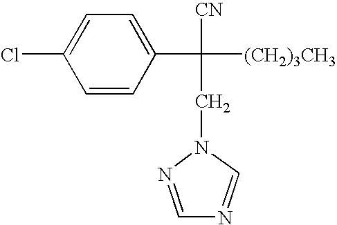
ClC1=CC=C(C([(CH2)3CH3])(CN2C=NC=N2)[CN])C=C1
